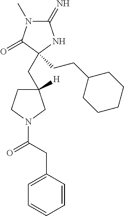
C1(=N)N(C)C(=O)C(CCC2CCCCC2)(CC2([H])CCN(C(CC3=CC=CC=C3)=O)C2)N1
